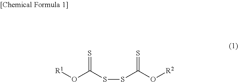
[R1]OC(SSC(O[R2])=S)=S
